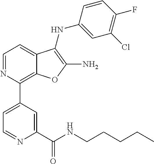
N1=CC=C2C(=C1C1=CC=NC(C(NCCCCC)=O)=C1)OC(N)=C2NC1=CC(Cl)=C(F)C=C1
